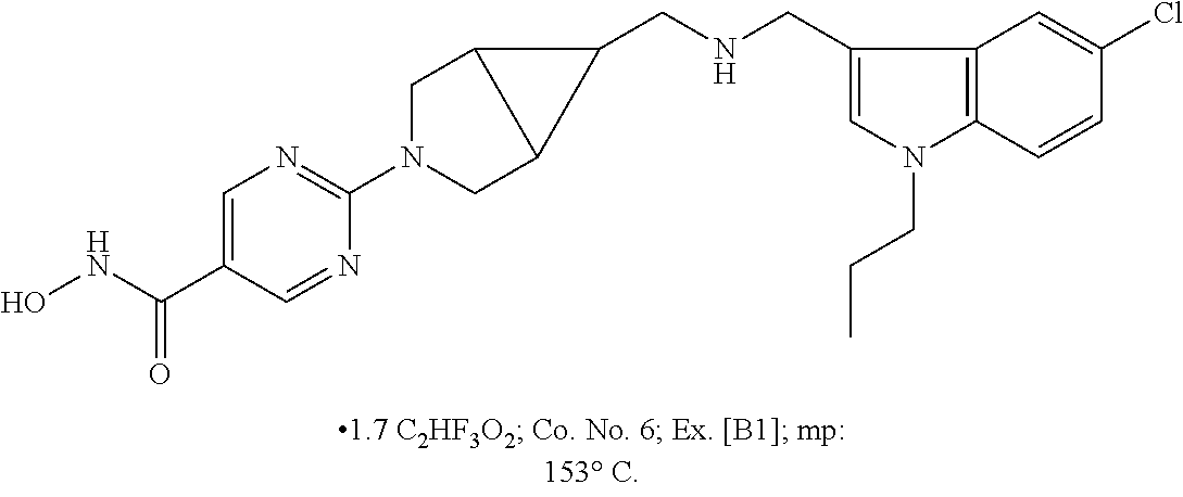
C1=C(C(NO)=O)C=NC(N2CC3C(C2)C3CNCC2=CN(CCC)C3=C2C=C(Cl)C=C3)=N1
